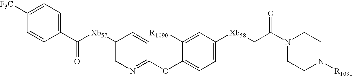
C1=C([Xb57]C(C2=CC=C([F3C])C=C2)=O)C=CC(OC2=CC=C([Xb58]CC(N3CCN([R1091])CC3)=O)C=C2[R1090])=N1
